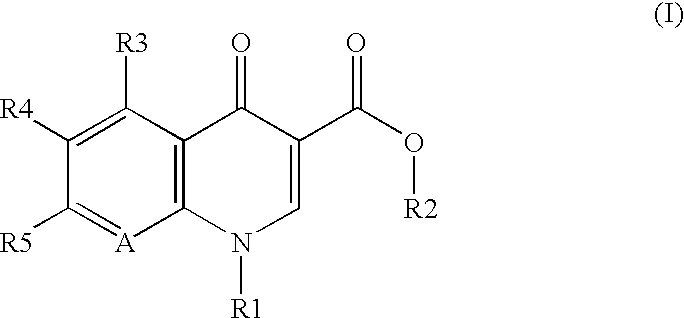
C1([R4])=C([R3])C2=C([A]=C1[R5])N([R1])C=C(C(=O)O[R2])C2=O
